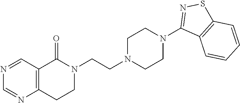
N1(CCN2CCN(C3=NSC4=C3C=CC=C4)CC2)C(=O)C2=C(CC1)N=CN=C2
